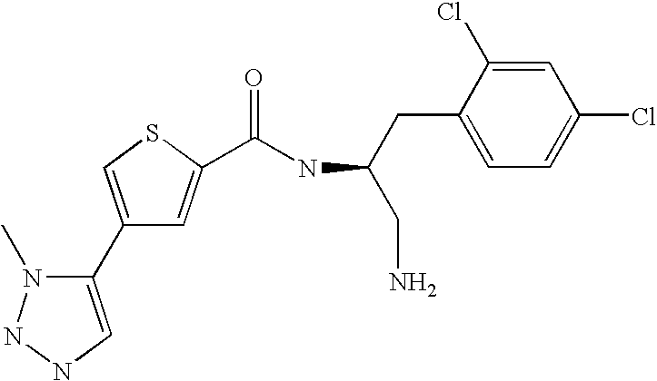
C1(C2=CNNN2C)=CSC(C(NC(CN)CC2=CC=C(Cl)C=C2Cl)=O)=C1
